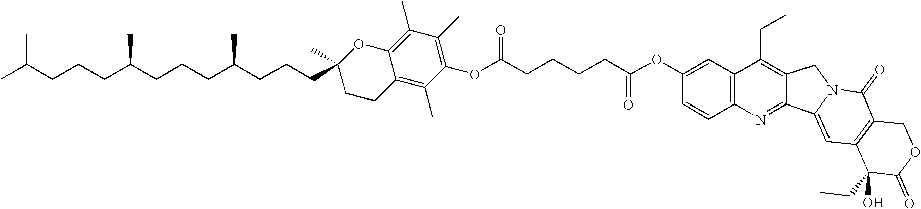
CC(CCCC(CCCC(CCCC1(C)OC2=C(C)C(C)=C(OC(CCCCC(OC3=CC4=C(C=C3)N=C3C(=C4CC)CN4C3=CC3=C(C4=O)COC(=O)C3(CC)O)=O)=O)C(C)=C2CC1)C)C)C
